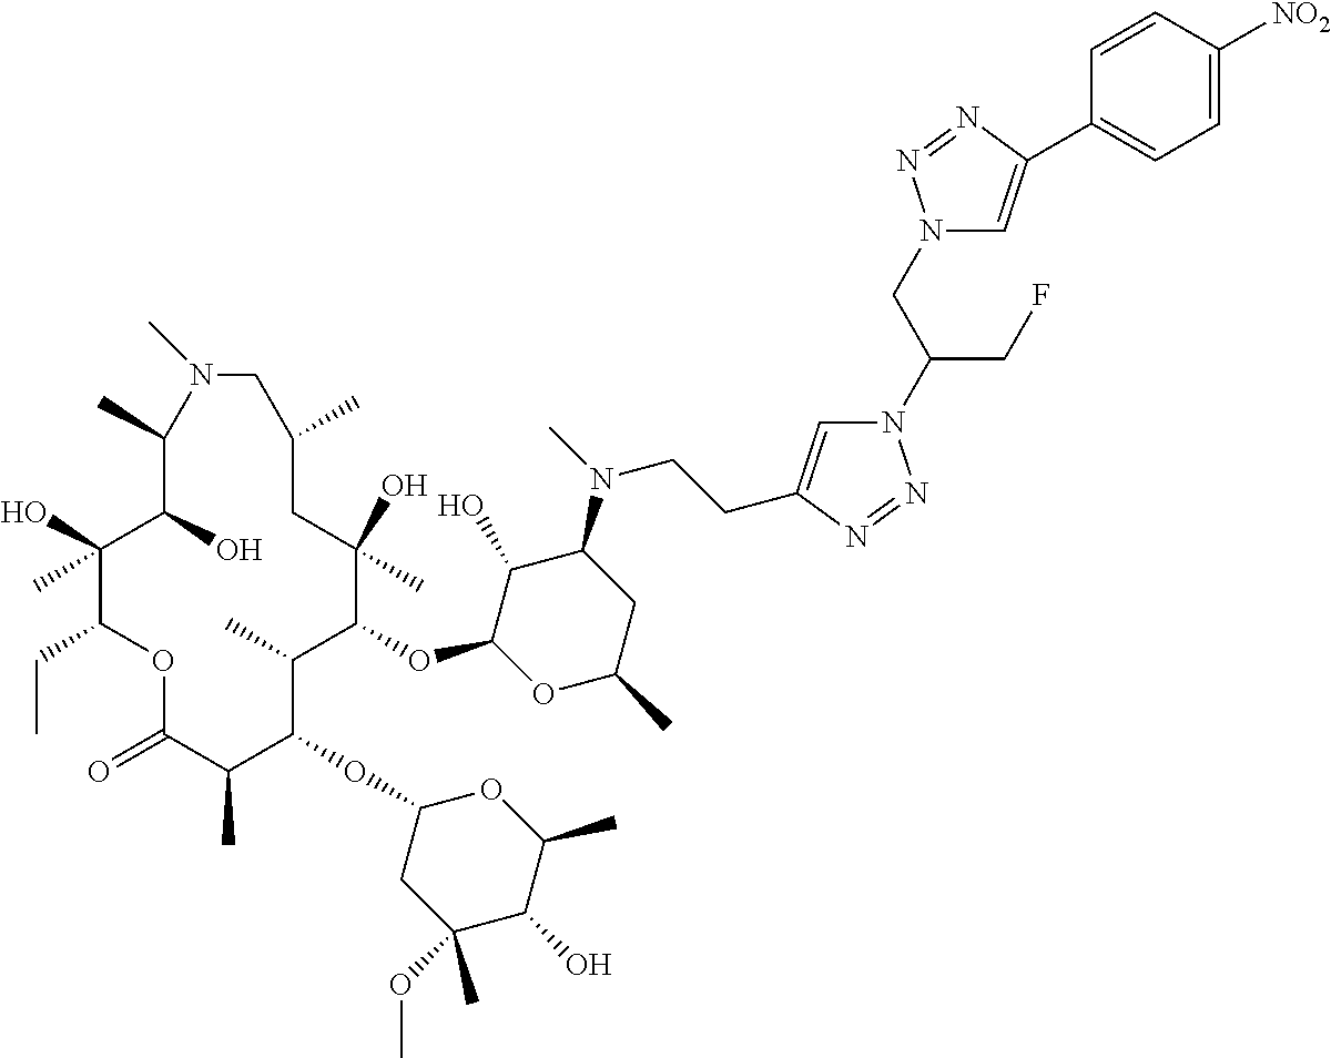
C1(O)C(OC2C(C)C(OC3CC(OC)(C)C(O)C(C)O3)C(C)C(=O)OC(CC)C(O)(C)C(O)C(C)N(C)CC(C)CC2(O)C)OC(C)CC1N(C)CCC1=CN(C(CF)CN2C=C(C3=CC=C([NO2])C=C3)N=N2)N=N1
